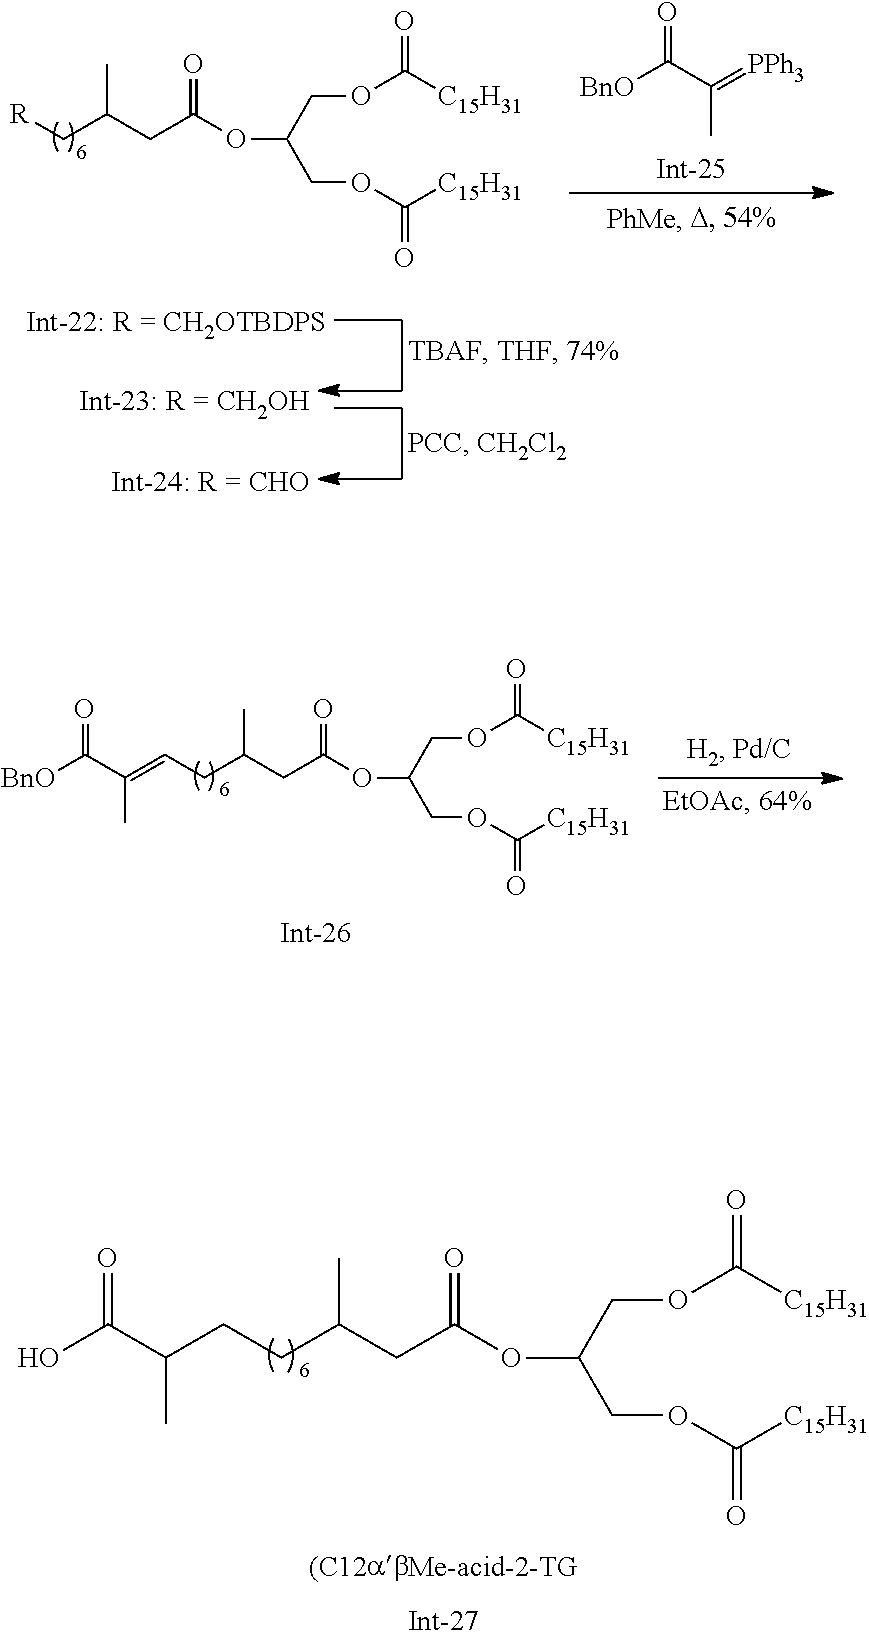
[BnO]C(C(=[PPh3])C)=O.C(COC([C15H31])=O)(COC([C15H31])=O)OC(CC(C[R])C)=O.C(COC([C15H31])=O)(COC([C15H31])=O)OC(CC(CC=C(C)C([BnO])=O)C)=O.C(COC([C15H31])=O)(COC([C15H31])=O)OC(CC(CCC(C)C(O)=O)C)=O
